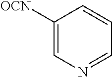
[OCN]C1=CN=CC=C1
